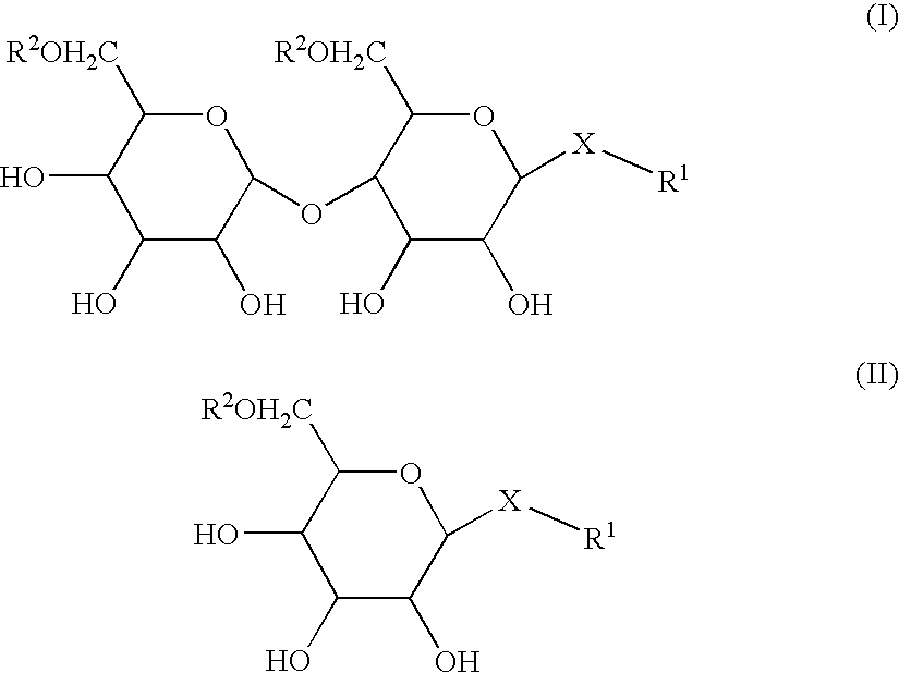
C1([R2OH2C])C(O)C(O)C(O)C(OC2C([R2OH2C])OC([X][R1])C(O)C2O)O1.C1([R2OH2C])C(O)C(O)C(O)C([X][R1])O1
